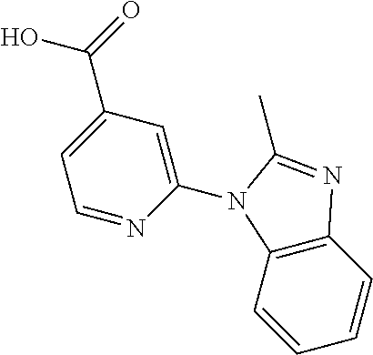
C1(C(O)=O)=CC=NC(N2C3=C(C=CC=C3)N=C2C)=C1
